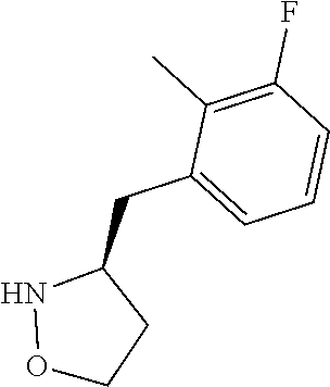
O1NC(CC2=CC=CC(F)=C2C)CC1
